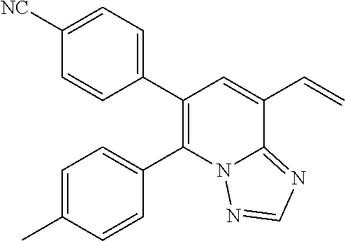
C1([NC])=CC=C(C2=C(C3=CC=C(C)C=C3)N3C(=NC=N3)C(C=C)=C2)C=C1
